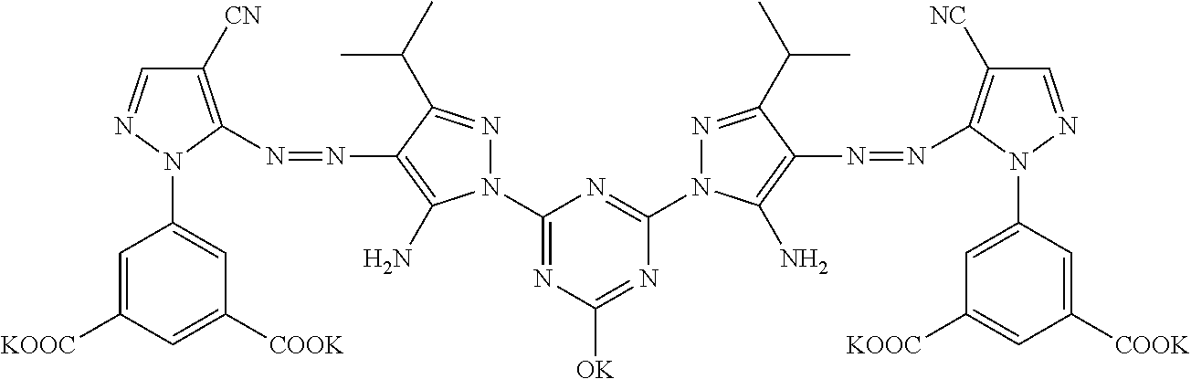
C1(N2N=CC([CN])=C2N=NC2=C(N)N(C3=NC([OK])=NC(N4N=C(C(C)C)C(N=NC5=C([NC])C=NN5C5=CC([KOOC])=CC([COOK])=C5)=C4N)=N3)N=C2C(C)C)=CC([COOK])=CC([KOOC])=C1
